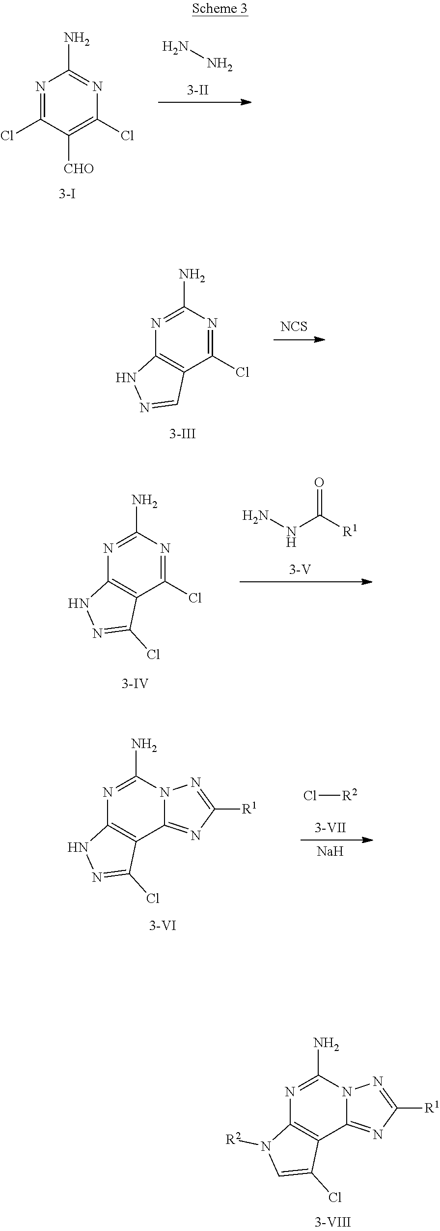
NN.N1=C(Cl)C([CHO])=C(Cl)N=C1N.N1=C(N)N=C(Cl)C2=C1NN=C2.[NCS].N(C([R1])=O)N.N1=C(N)N=C(Cl)C2=C1NN=C2Cl.Cl[R2].[Na].N1=C(N)N2C(=NC([R1])=N2)C2=C1NN=C2Cl.N1=C(N)N2C(=NC([R1])=N2)C2=C1N([R2])C=C2Cl
